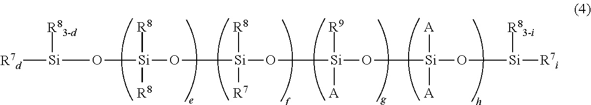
[R7d][Si](O[Si](O[Si](O[Si](O[Si](O[Si]([R7i])[R83-i])([A])[A])([R9])[A])([R8])[R7])([R8])[R8])[R83-d]
